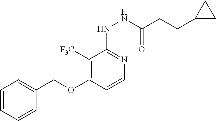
C1([F3C])=C(OCC2=CC=CC=C2)C=CN=C1NNC(CCC1CC1)=O
